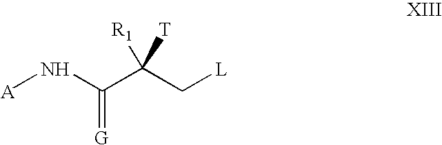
[A]NC(=[G])C(C[L])([R1])[T]
